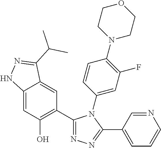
C12=CC(O)=C(C3=NN=C(C4=CC=CN=C4)N3C3=CC(F)=C(N4CCOCC4)C=C3)C=C1C(C(C)C)=NN2
